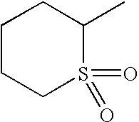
C1CCS(=O)(=O)C(C)C1
